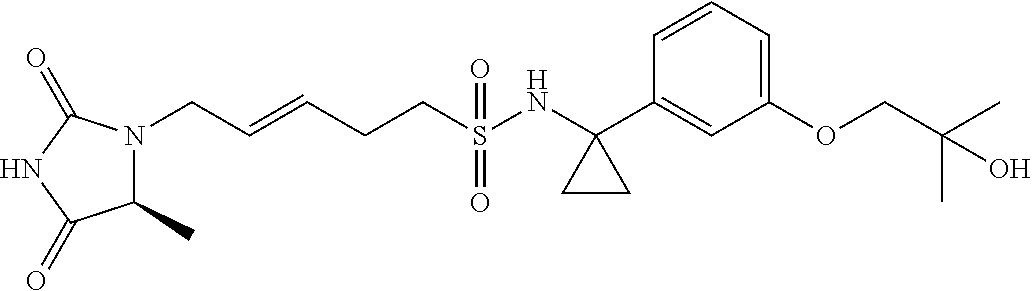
C(S(NC1(C2=CC(OCC(C)(C)O)=CC=C2)CC1)(=O)=O)CC=CCN1C(C)C(=O)NC1=O
